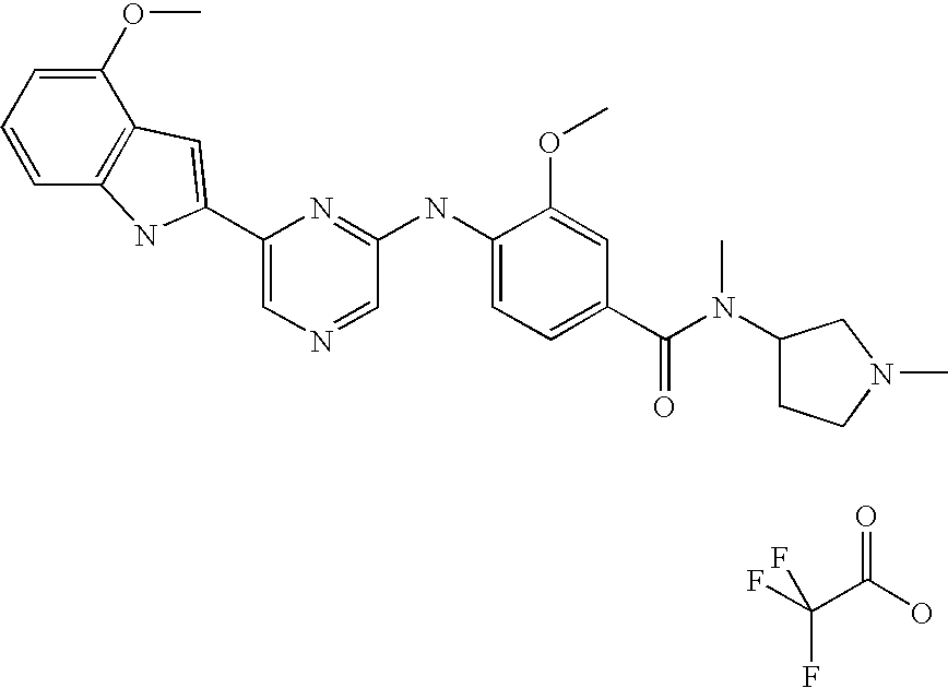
FC(C(O)=O)(F)F.C1(OC)=CC=CC2=C1C=C(C1=CN=CC(NC3=CC=C(C(N(C)C4CCN(C)C4)=O)C=C3OC)=N1)N2
